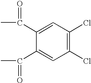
C1(C(C)=O)=CC(Cl)=C(Cl)C=C1C(C)=O
